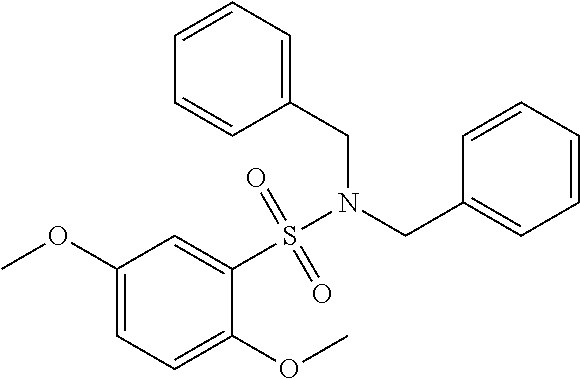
C1(OC)=CC=C(OC)C(S(N(CC2=CC=CC=C2)CC2=CC=CC=C2)(=O)=O)=C1
